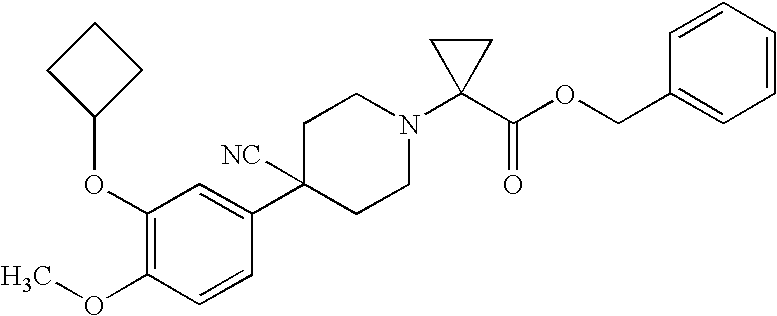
C1(OC2CCC2)=C(OC)C=CC(C2([NC])CCN(C3(C(OCC4=CC=CC=C4)=O)CC3)CC2)=C1
